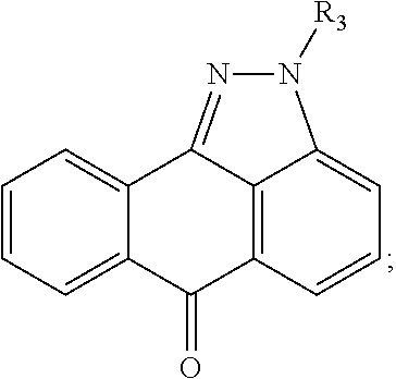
C1=CC=C2C(=C1)C1=NN([R3])C3=CC=CC(=C13)C2=O
